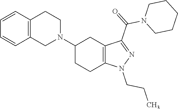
C1(N2CCC3=C(C2)C=CC=C3)CCC2=C(C1)C(C(N1CCCCC1)=O)=NN2CCC
